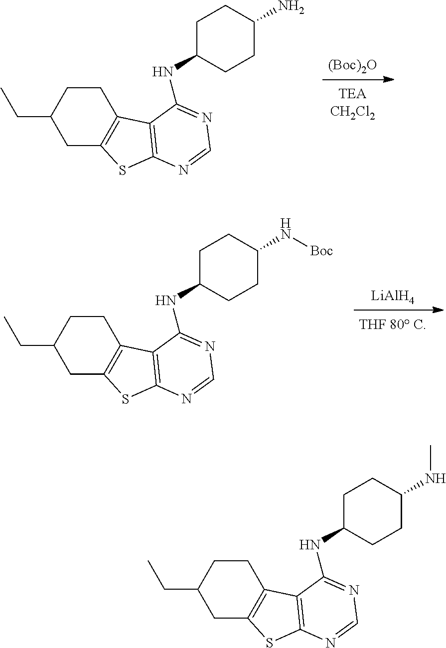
[(Boc)2O].C1C2=C(CCC1CC)C1=C(S2)N=CN=C1NC1CCC(N)CC1.[LiAlH4].C1C2=C(CCC1CC)C1=C(S2)N=CN=C1NC1CCC(N[Boc])CC1.C1C2=C(CCC1CC)C1=C(S2)N=CN=C1NC1CCC(NC)CC1
